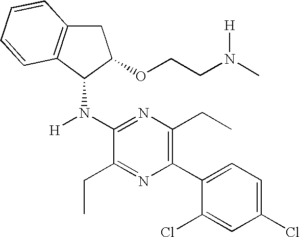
C1(N(C2C3=C(CC2OCCN(C)[H])C=CC=C3)[H])=NC(CC)=C(C2=CC=C(Cl)C=C2Cl)N=C1CC
